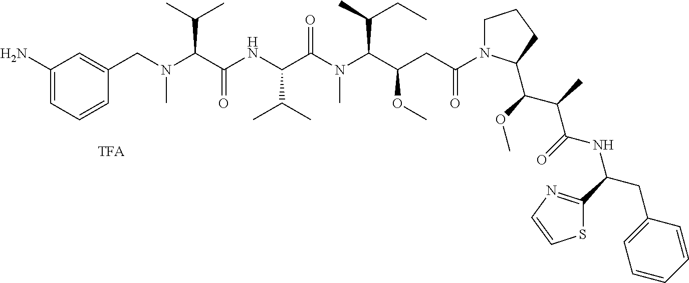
[TFA].C1(CN(C(C(NC(C(N(C(C(CC(=O)N2CCCC2C(OC)C(C)C(=O)NC(CC2=CC=CC=C2)C2=NC=CS2)OC)C(C)CC)C)=O)C(C)C)=O)C(C)C)C)=CC(N)=CC=C1
